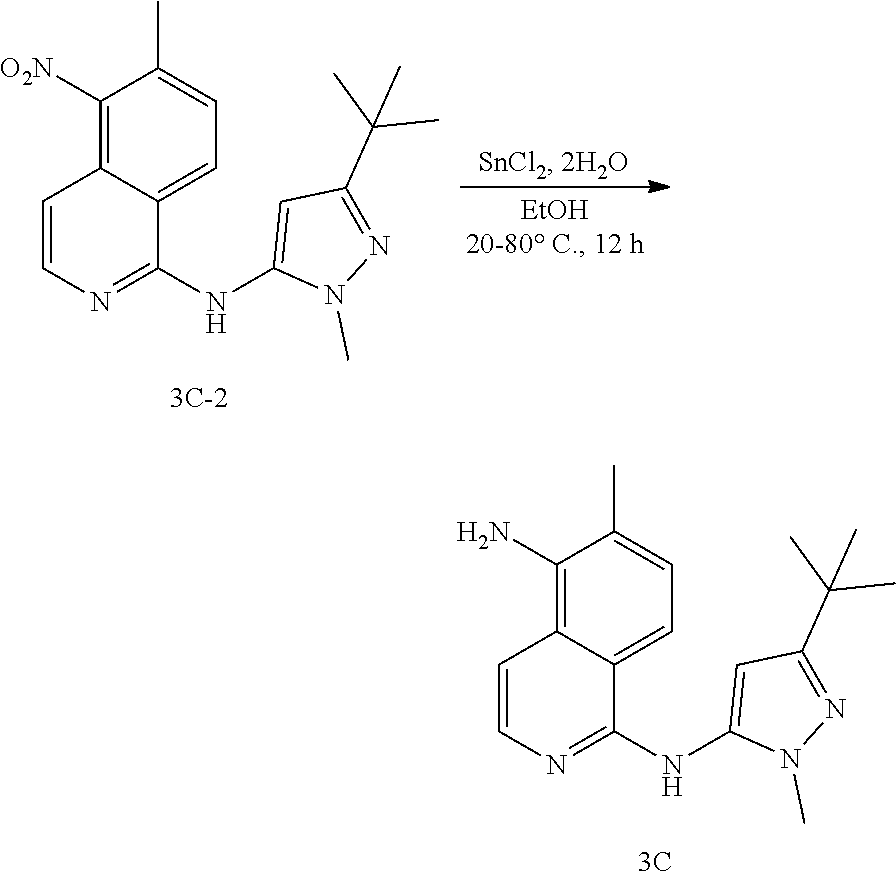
C1(C)=CC=C2C(=C1[O2N])C=CN=C2NC1=CC(C(C)(C)C)=NN1C.C1(C)=CC=C2C(=C1N)C=CN=C2NC1=CC(C(C)(C)C)=NN1C
